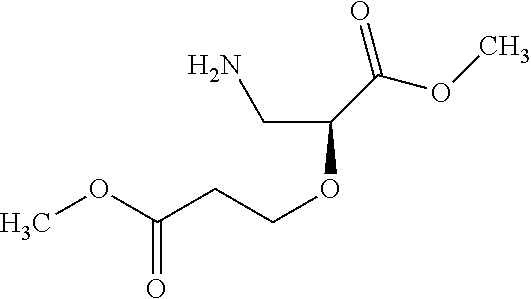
NCC(C(OC)=O)OCCC(OC)=O
